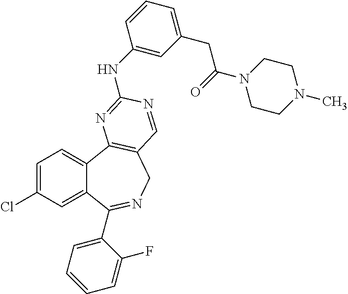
C1=C(Cl)C=C2C(=C1)C1=C(CN=C2C2=CC=CC=C2F)C=NC(NC2=CC(CC(N3CCN(C)CC3)=O)=CC=C2)=N1
